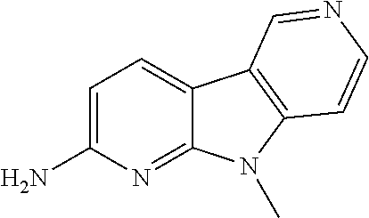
C1=C(N)N=C2C(=C1)C1=C(N2C)C=CN=C1
